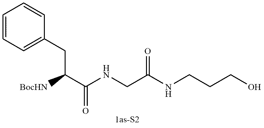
C1=CC=C(CC(C(=O)NCC(NCCCO)=O)[BocHN])C=C1
